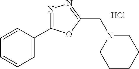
C1=CC(C2=NN=C(CN3CCCCC3)O2)=CC=C1.Cl
